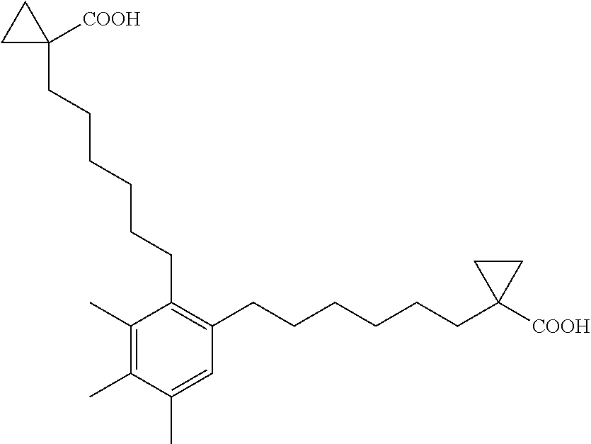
C1(C)=C(C)C(CCCCCCC2([COOH])CC2)=C(CCCCCCC2([COOH])CC2)C=C1C
